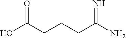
OC(CCCC(N)=N)=O
